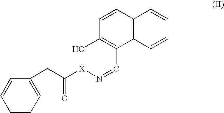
C12=C(C=CC(O)=C1C=N[X]C(CC1=CC=CC=C1)=O)C=CC=C2
